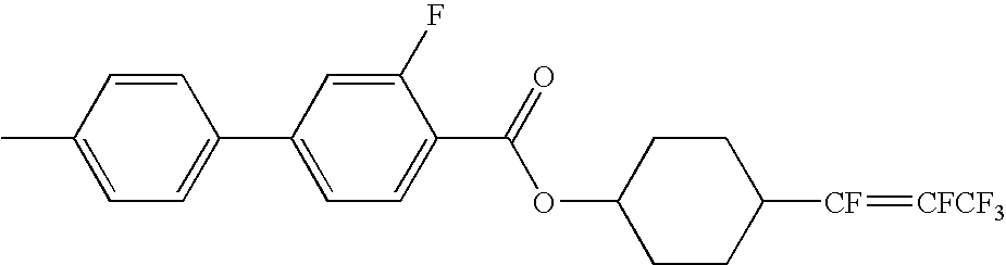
C1(C(OC2CCC([CF]=[CFCF3])CC2)=O)=CC=C(C2=CC=C(C)C=C2)C=C1F
